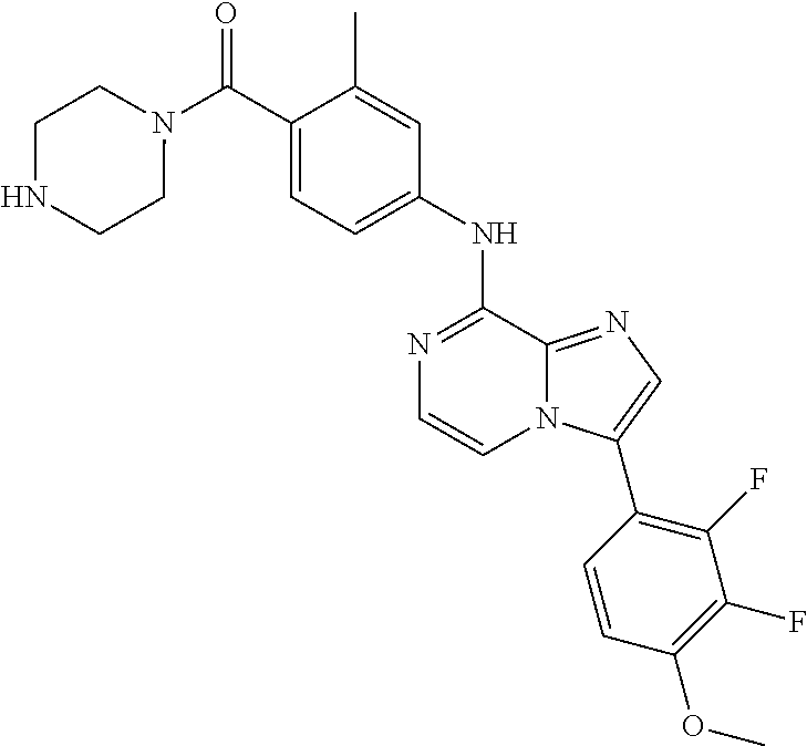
C1(C)=CC(NC2=NC=CN3C2=NC=C3C2=C(F)C(F)=C(OC)C=C2)=CC=C1C(N1CCNCC1)=O
